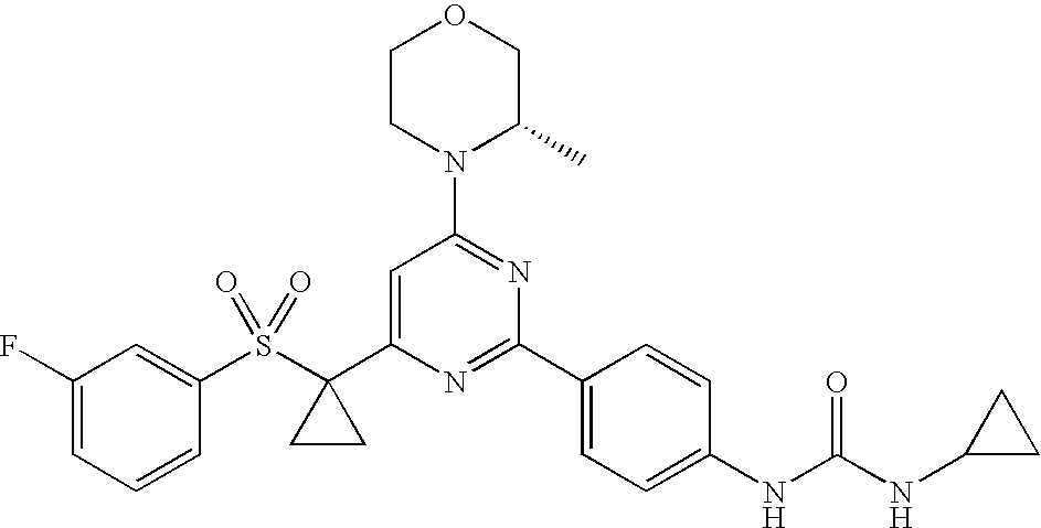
C1(S(=O)(=O)C2(C3=CC(N4C(C)COCC4)=NC(C4=CC=C(NC(NC5CC5)=O)C=C4)=N3)CC2)=CC(F)=CC=C1
